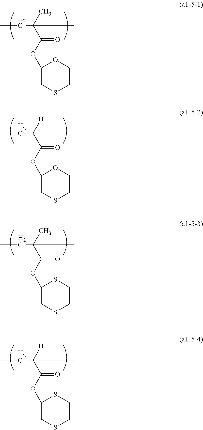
CCC(C)(C)C(OC1CSCCO1)=O.CCC(C)([H])C(OC1CSCCO1)=O.CCC(C)(C)C(OC1CSCCS1)=O.CCC(C)([H])C(OC1CSCCS1)=O
